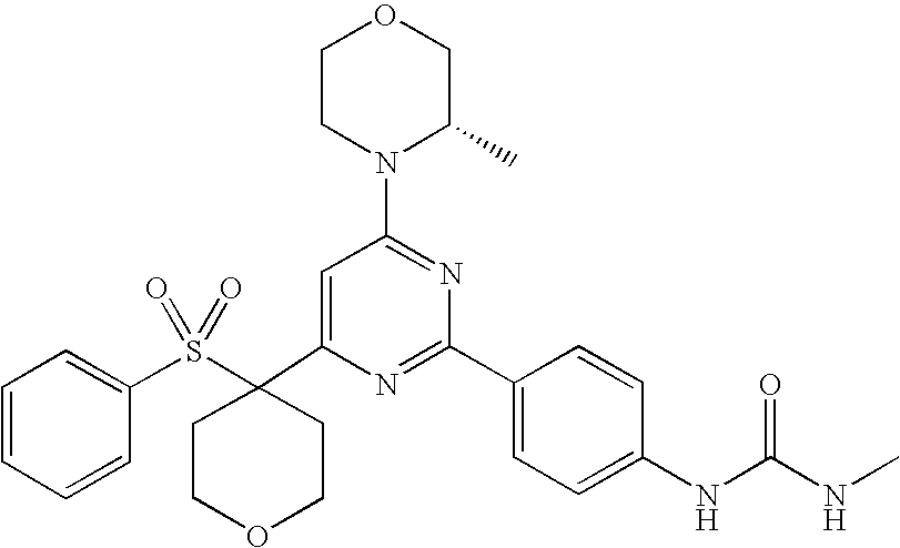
C1(C2(S(C3=CC=CC=C3)(=O)=O)CCOCC2)=CC(N2C(C)COCC2)=NC(C2=CC=C(NC(=O)NC)C=C2)=N1
